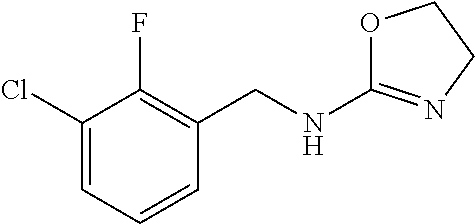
C1=CC=C(Cl)C(F)=C1CNC1=NCCO1
